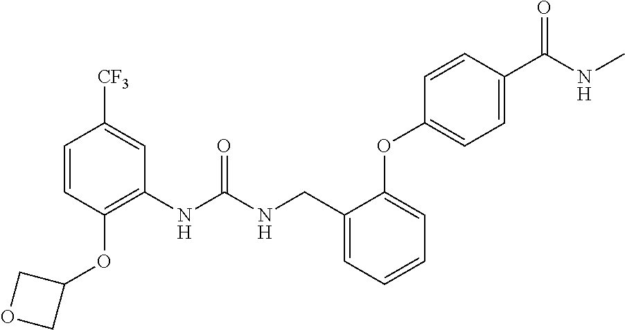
C1=CC(OC2COC2)=C(NC(NCC2=CC=CC=C2OC2=CC=C(C(NC)=O)C=C2)=O)C=C1[CF3]
